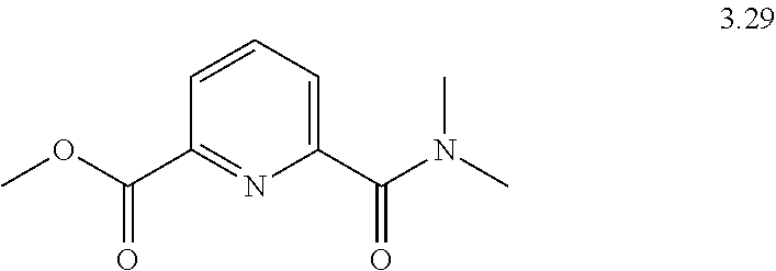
C1=CC=C(C(=O)N(C)C)N=C1C(OC)=O
